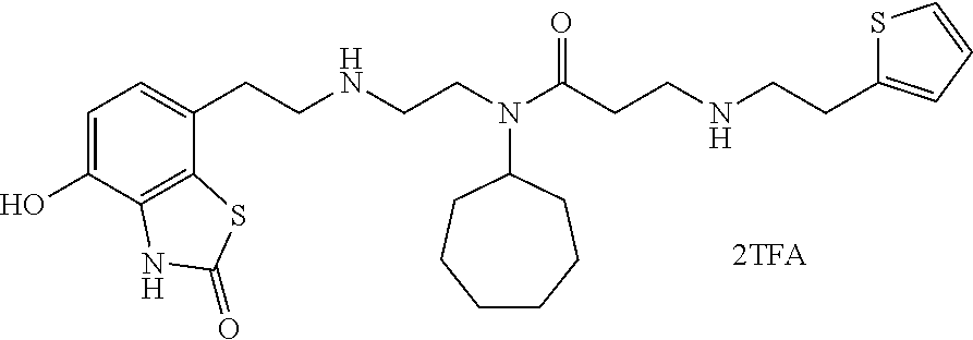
C1=C(O)C2=C(C(CCNCCN(C(CCNCCC3=CC=CS3)=O)C3CCCCCC3)=C1)SC(=O)N2
